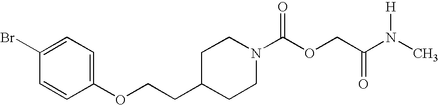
N1(C(OCC(N(C)[H])=O)=O)CCC(CCOC2=CC=C(Br)C=C2)CC1
